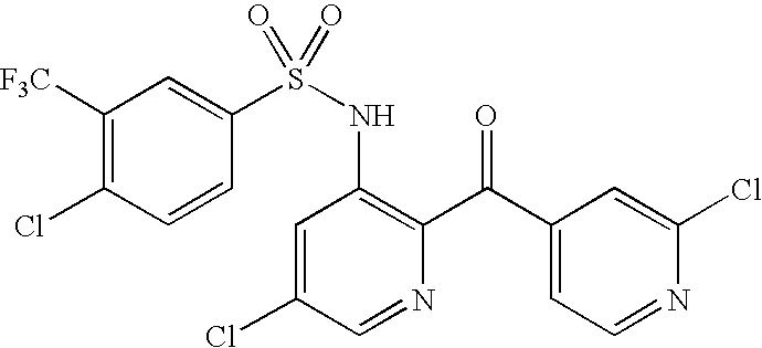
C1([F3C])=C(Cl)C=CC(S(NC2=C(C(C3=CC=NC(Cl)=C3)=O)N=CC(Cl)=C2)(=O)=O)=C1
